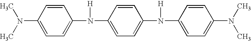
CN(C1=CC=C(N(C2=CC=C(N([H])C3=CC=C(N(C)C)C=C3)C=C2)[H])C=C1)C
